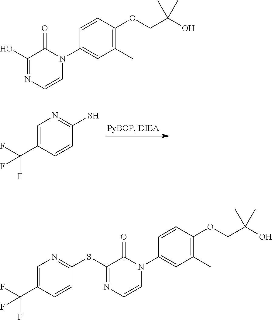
C1=C(C(F)(F)F)C=CC(S)=N1.C1(O)=NC=CN(C2=CC(C)=C(OCC(O)(C)C)C=C2)C1=O.C1(SC2=NC=C(C(F)(F)F)C=C2)=NC=CN(C2=CC(C)=C(OCC(O)(C)C)C=C2)C1=O
